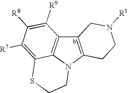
C12=C(N3C4=C1C([R9])=C([R8])C([R7])=C4SCC3)CCN([R1])C2
